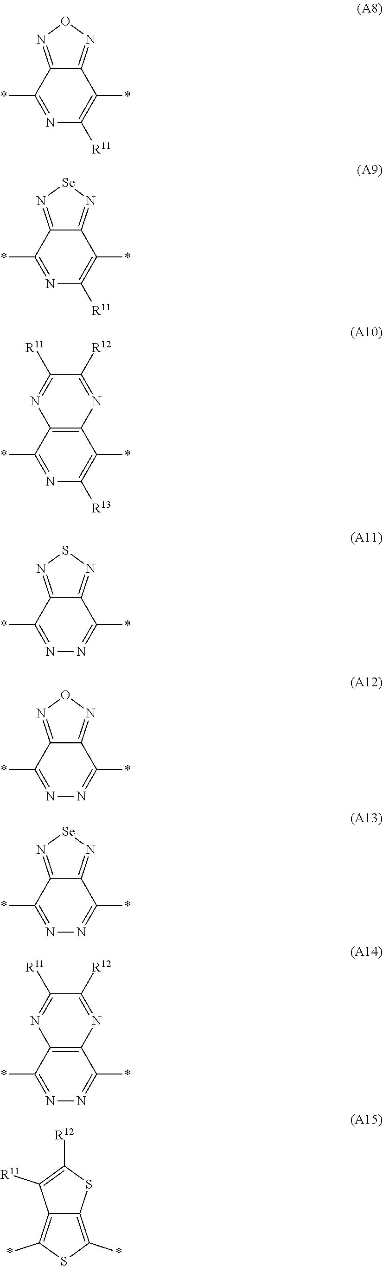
N1=C(*)C2=NON=C2C(*)=C1[R11].N1=C(*)C2=N[Se]N=C2C(*)=C1[R11].N1=C(*)C2=C(C(*)=C1[R13])N=C([R12])C([R11])=N2.N1=C(*)C2=NSN=C2C(*)=N1.N1=C(*)C2=NON=C2C(*)=N1.N1=C(*)C2=N[Se]N=C2C(*)=N1.N1=C(*)C2=C(C(*)=N1)N=C([R12])C([R11])=N2.C12=C(*)SC(*)=C1C([R11])=C([R12])S2
